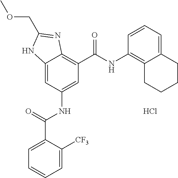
C12=CC(NC(=O)C3=CC=CC=C3[CF3])=CC(C(=O)NC3=C4C(=CC=C3)CCCC4)=C1N=C(COC)N2.Cl
